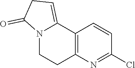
N12CCC3=C(C1=CCC2=O)C=CC(Cl)=N3
